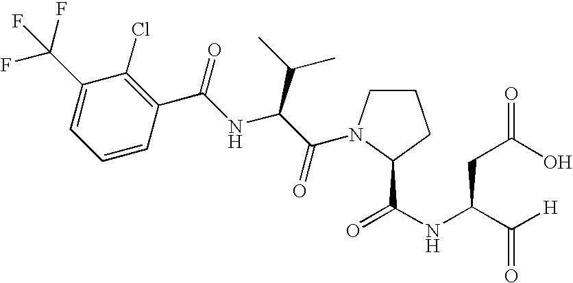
C1(C(F)(F)F)=CC=CC(C(NC(C(=O)N2CCCC2C(NC(C([H])=O)CC(O)=O)=O)C(C)C)=O)=C1Cl
